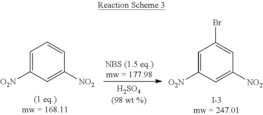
C1=C([O2N])C=C([NO2])C=C1.C1=C([O2N])C=C([NO2])C=C1Br.[I-3mw = 247.01]
